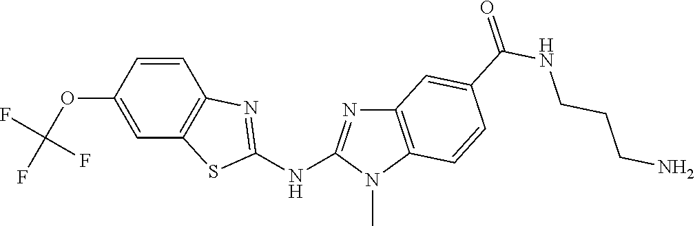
O(C1=CC2=C(C=C1)N=C(NC1=NC3=C(N1C)C=CC(C(NCCCN)=O)=C3)S2)C(F)(F)F
